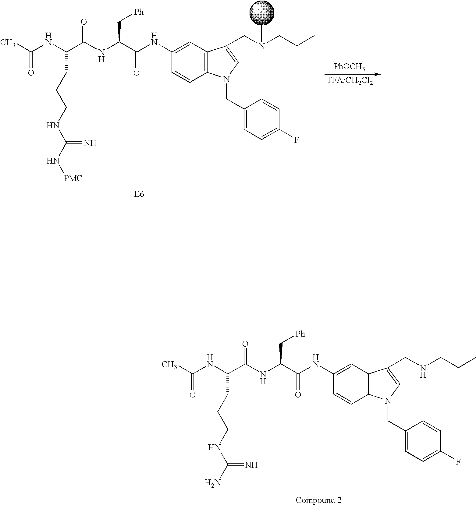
CC(NC(C(NC(C(NC1=CC2=C(C=C1)N(CC1=CC=C(F)C=C1)C=C2CNCCC)=O)C[Ph])=O)CCCNC(N)=N)=O.[PhOCH3].CC(NC(C(NC(C(NC1=CC2=C(C=C1)N(CC1=CC=C(F)C=C1)C=C2CN(CCC)C)=O)C[Ph])=O)CCCNC(N[PMC])=N)=O
